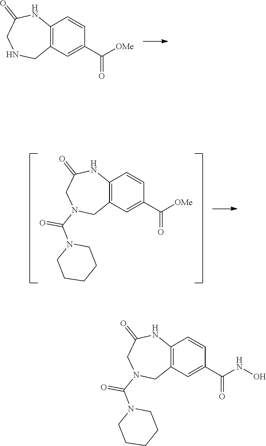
C12=C(C=C(C([OMe])=O)C=C1)CNCC(=O)N2.C12=C(C=C(C([OMe])=O)C=C1)CN(C(N1CCCCC1)=O)CC(=O)N2.C12=C(C=C(C(NO)=O)C=C1)CN(C(N1CCCCC1)=O)CC(=O)N2
